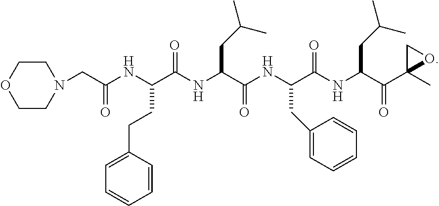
C(NC(C(NC(C(NC(C(NC(C(C1(C)OC1)=O)CC(C)C)=O)CC1=CC=CC=C1)=O)CC(C)C)=O)CCC1=CC=CC=C1)(=O)CN1CCOCC1
